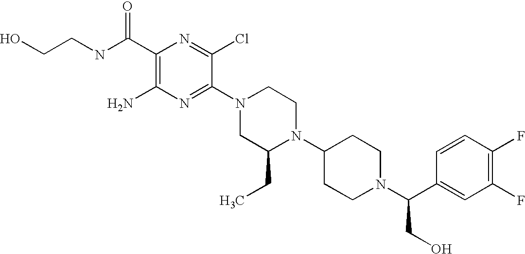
C1(C(NCCO)=O)=C(N)N=C(N2CC(CC)N(C3CCN(C(C4=CC(F)=C(F)C=C4)CO)CC3)CC2)C(Cl)=N1
